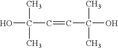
C(O)(C)(C)C=CC(O)(C)C
